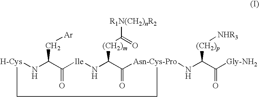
[H-Cys]1NC(C[Ar])C(=O)[Ile]NC([(CH2)m]C(=O)[R1N(CH2)nR2])C(=O)[Asn-Cys-Pro](NC(C([Gly-NH2])=O)[(CH2)p][NHR3])CC1
